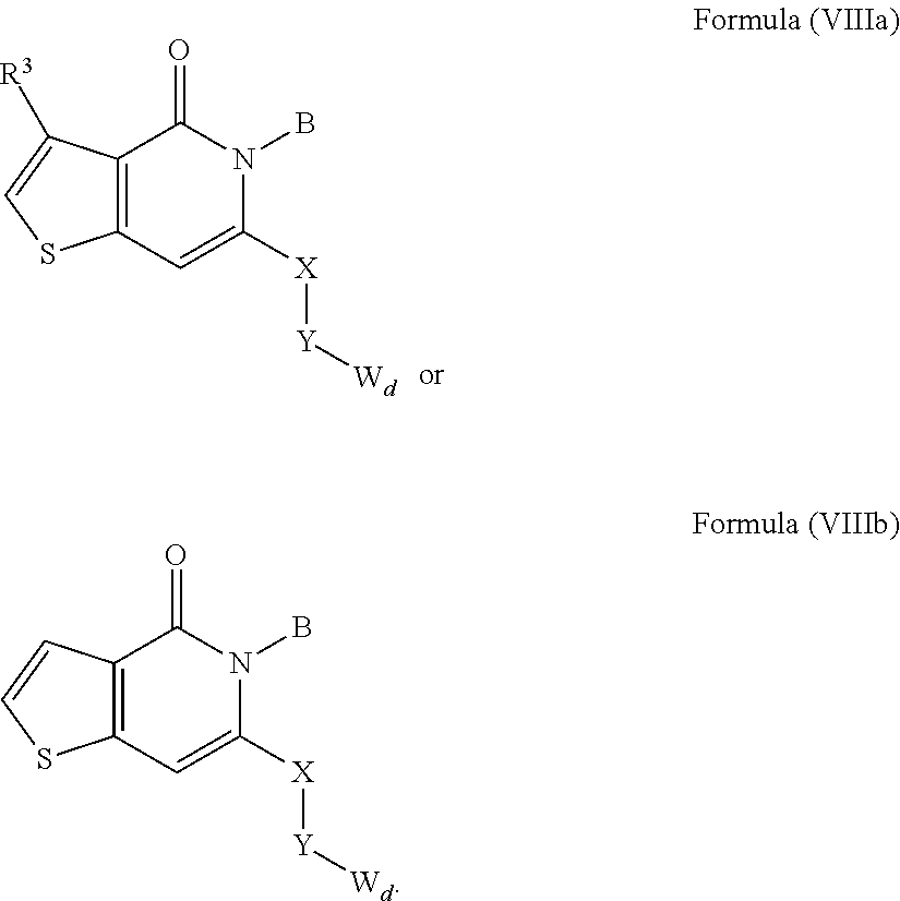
C12=C(C=C([X][Y][Wd])N(B)C1=O)SC=C2[R3].C12=C(C=C([X][Y][Wd])N(B)C1=O)SC=C2
